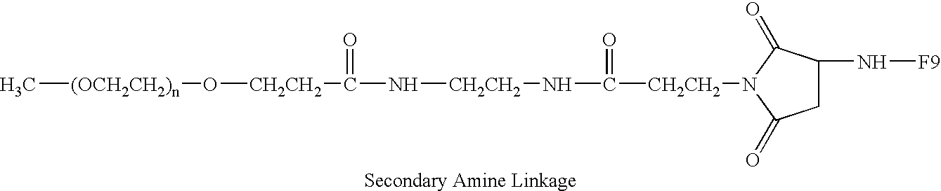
C[(OCH2CH2)n]O[CH2CH2]C(=O)N[CH2CH2]NC(=O)[CH2CH2]N1C(=O)C(N[F9])CC1=O
